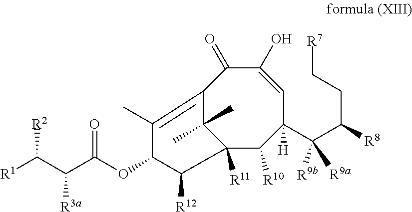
C12([R11])C([R10])C(C(C(CC[R7])[R8])([R9b])[R9a])([H])C=C(O)C(=O)C(=C(C)C(OC(C(C([R1])[R2])[R3a])=O)C1[R12])C2(C)C
